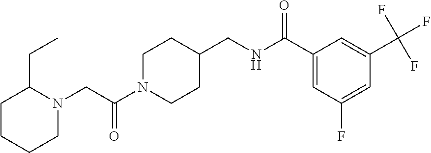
C1N(C(CN2C(CC)CCCC2)=O)CCC(CNC(C2=CC(F)=CC(C(F)(F)F)=C2)=O)C1
